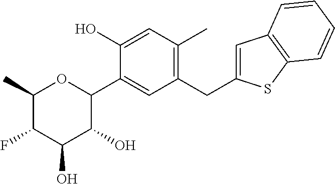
C1(C)C(F)C(O)C(O)C(C2=CC(CC3=CC4=C(S3)C=CC=C4)=C(C)C=C2O)O1
